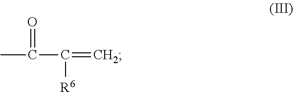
CC(C(=C)[R6])=O
